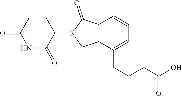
C12=C(C(CCCC(O)=O)=CC=C1)CN(C1CCC(=O)NC1=O)C2=O
